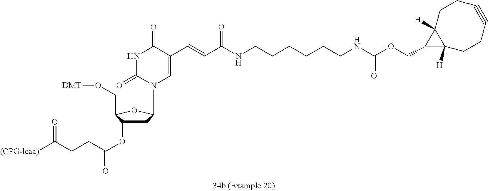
N(CCCCCCNC(OCC1C2([H])C1([H])CCC#CCC2)=O)C(C=CC1=CN(C2CC(OC(=O)CCC([(CPG-lcaa)])=O)C(CO[DMT])O2)C(=O)NC1=O)=O
